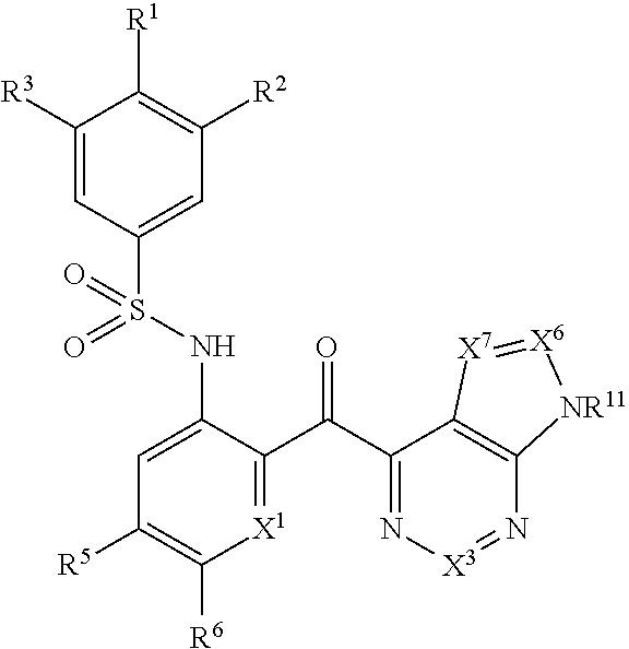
C1([R3])=CC(S(NC2=CC([R5])=C([R6])[X1]=C2C(C2=N[X3]=NC3=C2[X7]=[X6][NR11]3)=O)(=O)=O)=CC([R2])=C1[R1]
